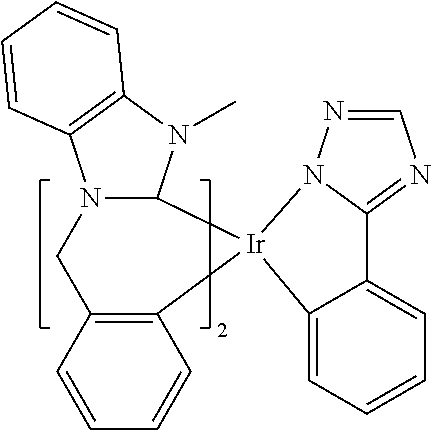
C1=CC2=C(C=C1)[Ir]1(C3N(C2)C2=C(N3C)C=CC=C2)C2=CC=CC=C2C2=NC=NN21
